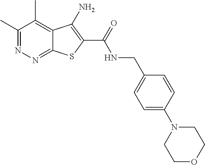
C1(C)=NN=C2C(=C1C)C(N)=C(C(=O)NCC1=CC=C(N3CCOCC3)C=C1)S2
